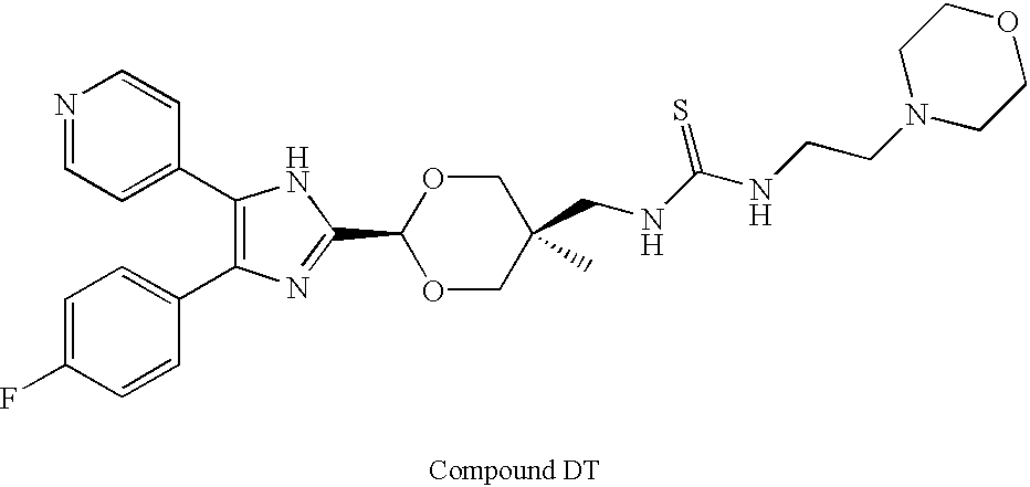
C1(C2=CC=NC=C2)=C(C2=CC=C(F)C=C2)N=C(C2OCC(C)(CNC(NCCN3CCOCC3)=S)CO2)N1
